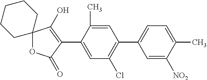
C12(OC(=O)C(C3=CC(Cl)=C(C4=CC=C(C)C([NO2])=C4)C=C3C)=C1O)CCCCC2
